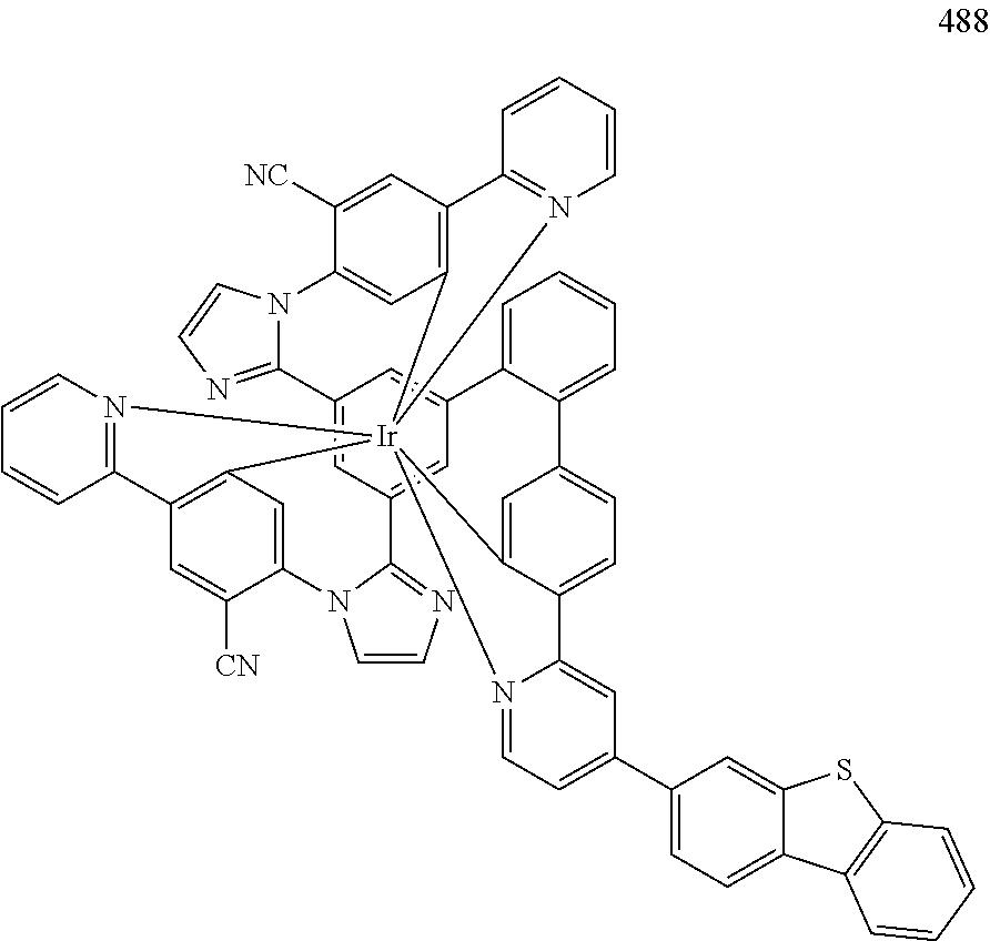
C12=CC3=CC(=C1)C1=CC=CC=C1C1=CC=C4C(=C1)[Ir]15(N6=CC=C(C7=CC=C8C(=C7)SC7=C8C=CC=C7)C=C46)(N4=C(C6=C1C=C(N1C=CN=C31)C([CN])=C6)C=CC=C4)C1=C(C=C([NC])C(=C1)N1C2=NC=C1)C1=N5C=CC=C1
